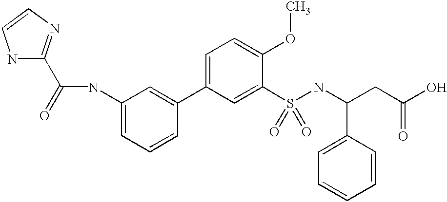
N(C1=CC=CC(C2=CC=C(OC)C(S(NC(CC(O)=O)C3=CC=CC=C3)(=O)=O)=C2)=C1)C(=O)C1=NC=CN1
